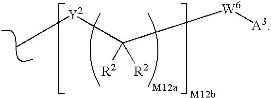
[Y2](C([R2])([R2])[W6][A3])C
